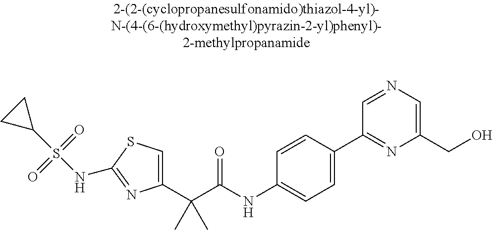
C1(C(C(NC2=CC=C(C3=NC(CO)=CN=C3)C=C2)=O)(C)C)=CSC(NS(C2CC2)(=O)=O)=N1
